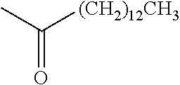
O=C([(CH2)12CH3])C
